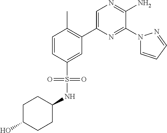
C1(C2=C(C)C=CC(S(=O)(=O)NC3CCC(O)CC3)=C2)=CN=C(N)C(N2C=CC=N2)=N1
